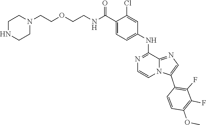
C12=NC=C(C3=C(F)C(F)=C(OC)C=C3)N1C=CN=C2NC1=CC=C(C(NCCOCCN2CCNCC2)=O)C(Cl)=C1
